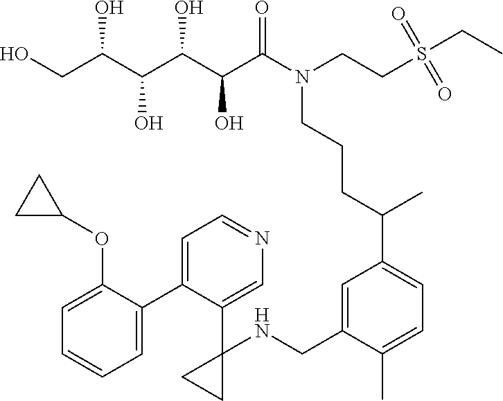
C(S(CCN(C(C(C(C(C(CO)O)O)O)O)=O)CCCC(C)C1=CC=C(C)C(CNC2(C3=CN=CC=C3C3=CC=CC=C3OC3CC3)CC2)=C1)(=O)=O)C
